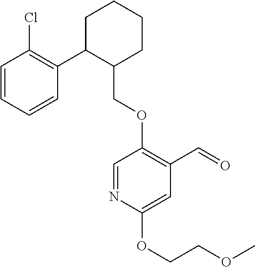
C1C(C2=C(Cl)C=CC=C2)C(COC2=C(C=O)C=C(OCCOC)N=C2)CCC1
